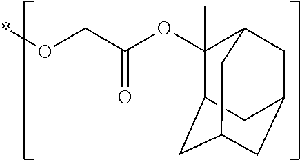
O(CC(OC1(C)C2CC3CC(CC1C3)C2)=O)*
